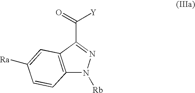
C12=C(C(C(=O)[Y])=NN1[Rb])C=C([Ra])C=C2
